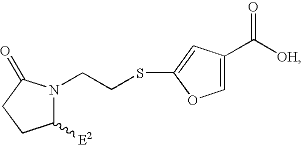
C1([E2])N(CCSC2=CC(C([OH])=O)=CO2)C(=O)CC1
